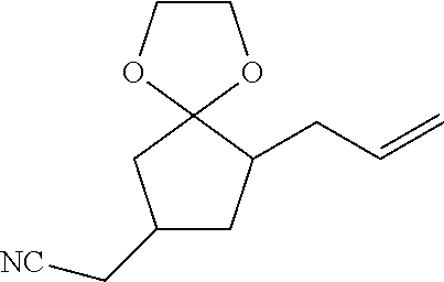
C1(C[NC])CC(CC=C)C2(C1)OCCO2
